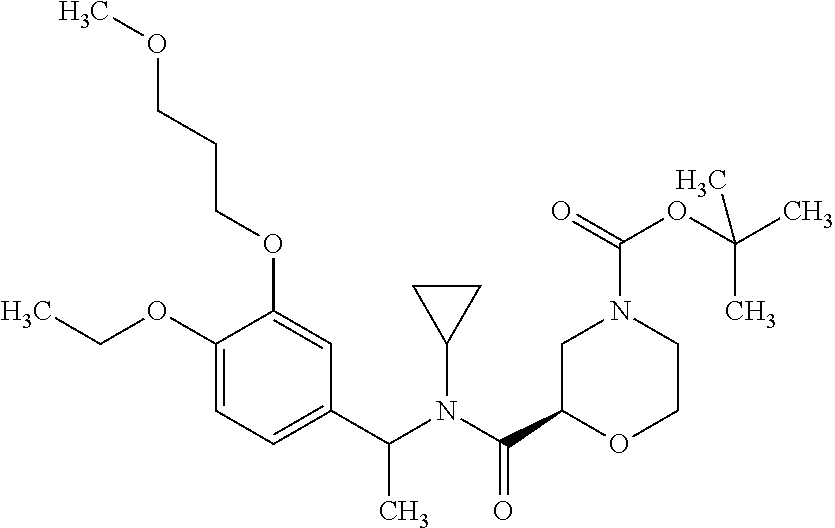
C1(OCC)=CC=C(C(N(C(C2OCCN(C(=O)OC(C)(C)C)C2)=O)C2CC2)C)C=C1OCCCOC
